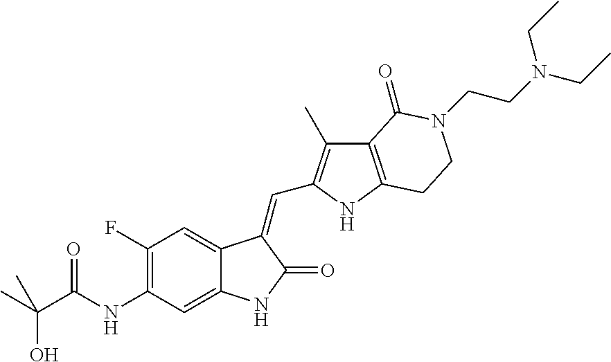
C1(F)=C(NC(=O)C(C)(O)C)C=C2C(=C1)C(=CC1=C(C)C3=C(N1)CCN(CCN(CC)CC)C3=O)C(=O)N2
